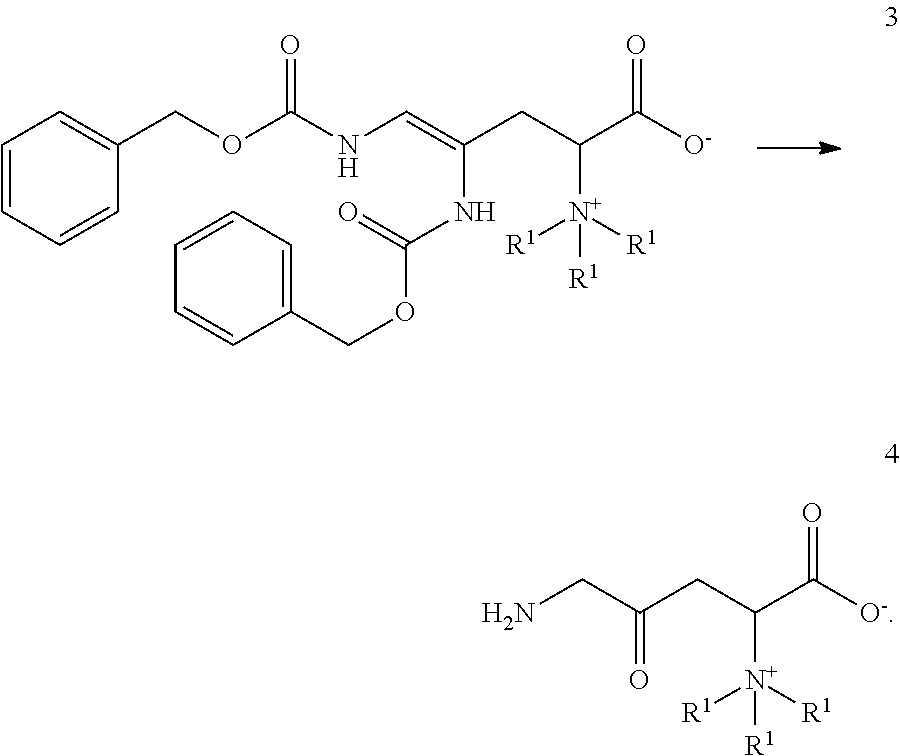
C1=CC=CC(COC(NC=C(CC(C([O-])=O)[N+]([R1])([R1])[R1])NC(OCC2=CC=CC=C2)=O)=O)=C1.NCC(CC(C([O-])=O)[N+]([R1])([R1])[R1])=O
